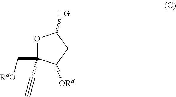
C1([LG])OC(C[RdO])(C#C)C([ORd])C1
